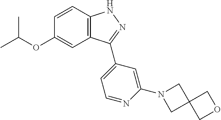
C1=CC2=C(C=C1OC(C)C)C(C1=CC=NC(N3CC4(C3)COC4)=C1)=NN2
